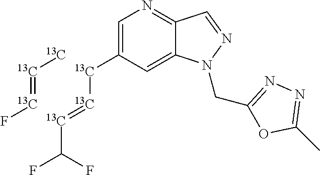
[13C](=[13C]F)[13C].C1([13C][13C]=[13C]C(F)F)=CN=C2C(=C1)N(CC1=NN=C(C)O1)N=C2
